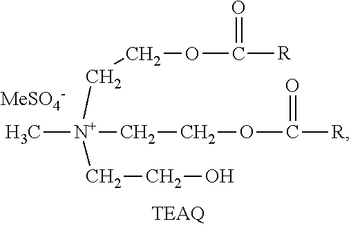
C[N+](CCOC([R])=O)(CCO)CCOC([R])=O.[MeSO4-]
